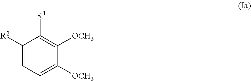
C1([R2])=CC=C([OCH3])C([OCH3])=C1[R1]
